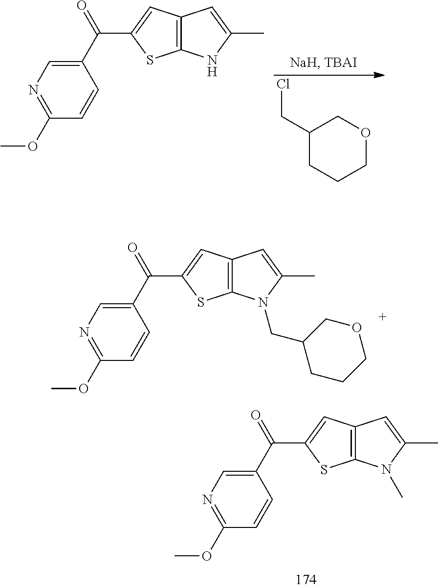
C12=C(NC(C)=C1)SC(C(C1=CN=C(OC)C=C1)=O)=C2.C1(CCl)CCCOC1.C12=C(N(CC3CCCOC3)C(C)=C1)SC(C(C1=CN=C(OC)C=C1)=O)=C2.C12=C(N(C)C(C)=C1)SC(C(C1=CN=C(OC)C=C1)=O)=C2
